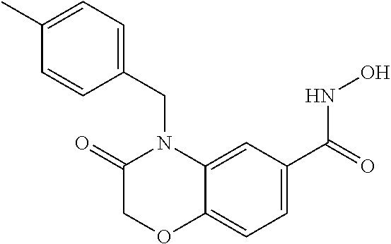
C1(CN2C(=O)COC3=CC=C(C(NO)=O)C=C23)=CC=C(C)C=C1
